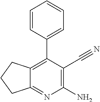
C12=C(C3=CC=CC=C3)C(C#N)=C(N)N=C1CCC2
